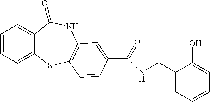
C1=CC=C2C(=C1)C(=O)NC1=C(S2)C=CC(C(=O)NCC2=CC=CC=C2O)=C1
